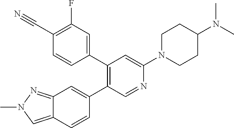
C12=CN(C)N=C1C=C(C1=C(C3=CC(F)=C(C#N)C=C3)C=C(N3CCC(N(C)C)CC3)N=C1)C=C2
